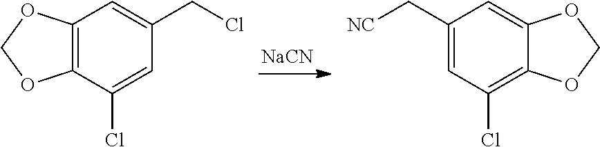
[NaCN].C12=C(C(Cl)=CC(CCl)=C1)OCO2.C1(C[NC])=CC(Cl)=C2C(=C1)OCO2
